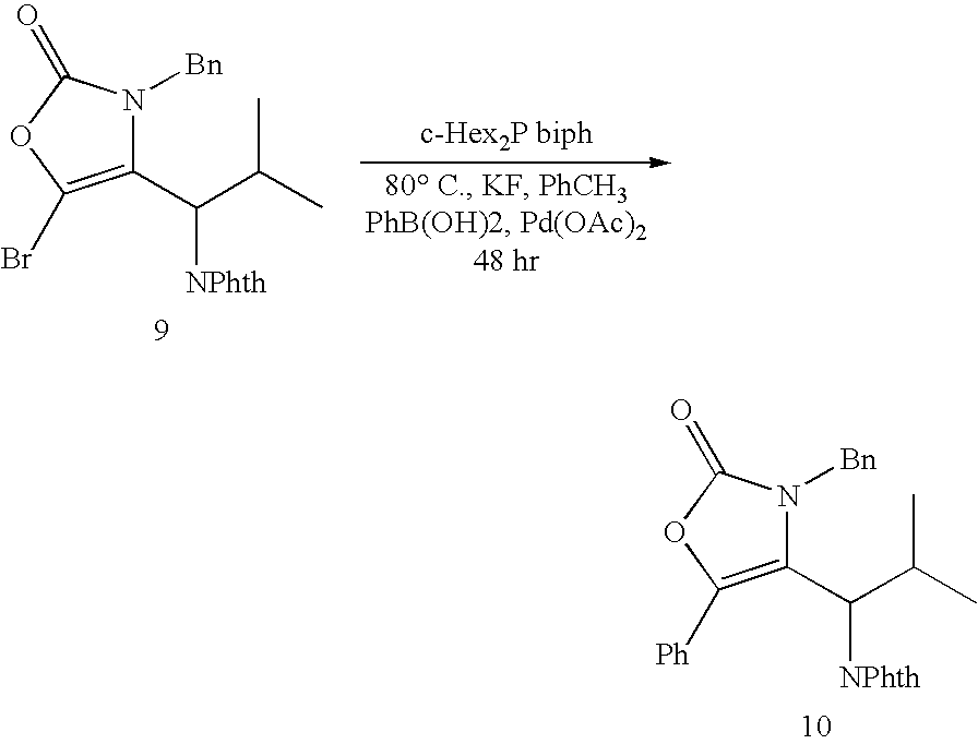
C1(C(C(C)C)[NPhth])=C([Ph])OC(=O)N1[Bn].C1(C(C(C)C)[NPhth])=C(Br)OC(=O)N1[Bn]
